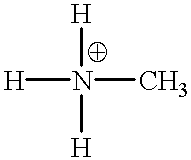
[H]N(C)([H])[H]
